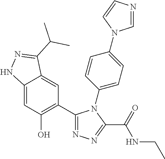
C12=CC(O)=C(C3=NN=C(C(=O)NCC)N3C3=CC=C(N4C=NC=C4)C=C3)C=C1C(C(C)C)=NN2
